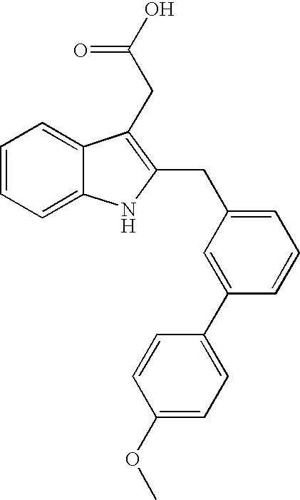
C1=CC=C2C(=C1)C(CC(=O)O)=C(CC1=CC=CC(C3=CC=C(OC)C=C3)=C1)N2
